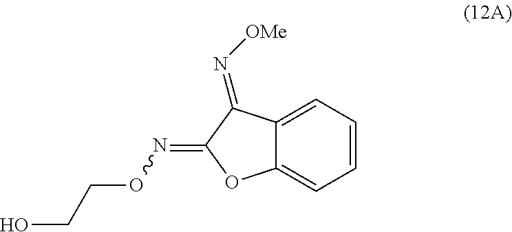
C12=CC=CC=C1OC(=NOCCO)C2=N[OMe]
